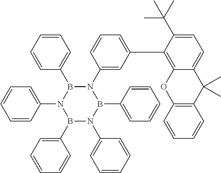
C1=CC=CC(B2N(C3=CC=CC=C3)B(C3=CC=CC=C3)N(C3=CC=CC=C3)B(C3=CC=CC=C3)N2C2=CC(C3=C4C(=CC=C3C(C)(C)C)C(C)(C)C3=C(O4)C=CC=C3)=CC=C2)=C1
